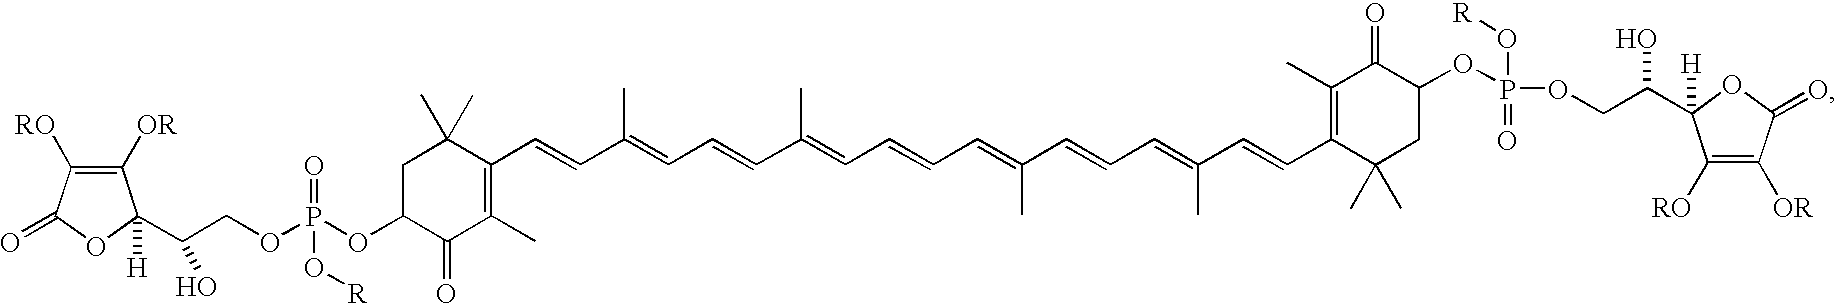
C1(C=CC(=CC=CC(=CC=CC=C(C=CC=C(C=CC2=C(C)C(=O)C(OP(=O)(O[R])OCC(C3([H])C([RO])=C([OR])C(=O)O3)O)CC2(C)C)C)C)C)C)=C(C)C(=O)C(OP(=O)(O[R])OCC(C2([H])C([OR])=C([RO])C(=O)O2)O)CC1(C)C
